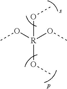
[R](OC)(OC)(OC)OC
